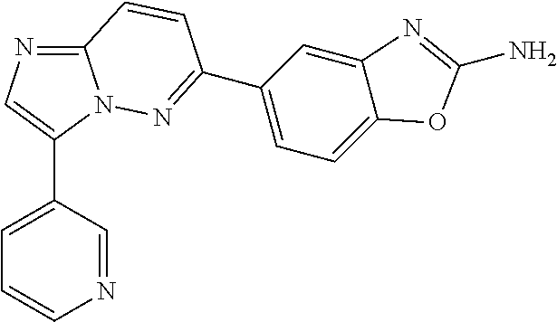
C1=CC=C(C2=CN=C3N2N=C(C2=CC=C4C(=C2)N=C(N)O4)C=C3)C=N1
